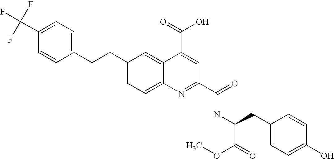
C(C1=CC=C2C(=C1)C(C(=O)O)=CC(C(=O)NC(C(=O)OC)CC1=CC=C(O)C=C1)=N2)CC1=CC=C(C(F)(F)F)C=C1
